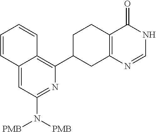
C12=CC(N([PMB])[PMB])=NC(C3CC4=C(CC3)C(=O)NC=N4)=C1C=CC=C2
